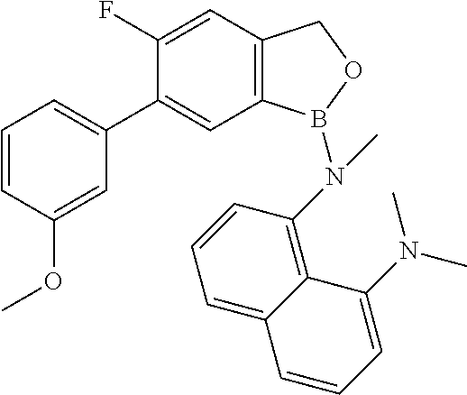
C12=C(C=C(F)C(C3=CC=CC(OC)=C3)=C1)COB2N(C1=C2C(=CC=C1)C=CC=C2N(C)C)C
